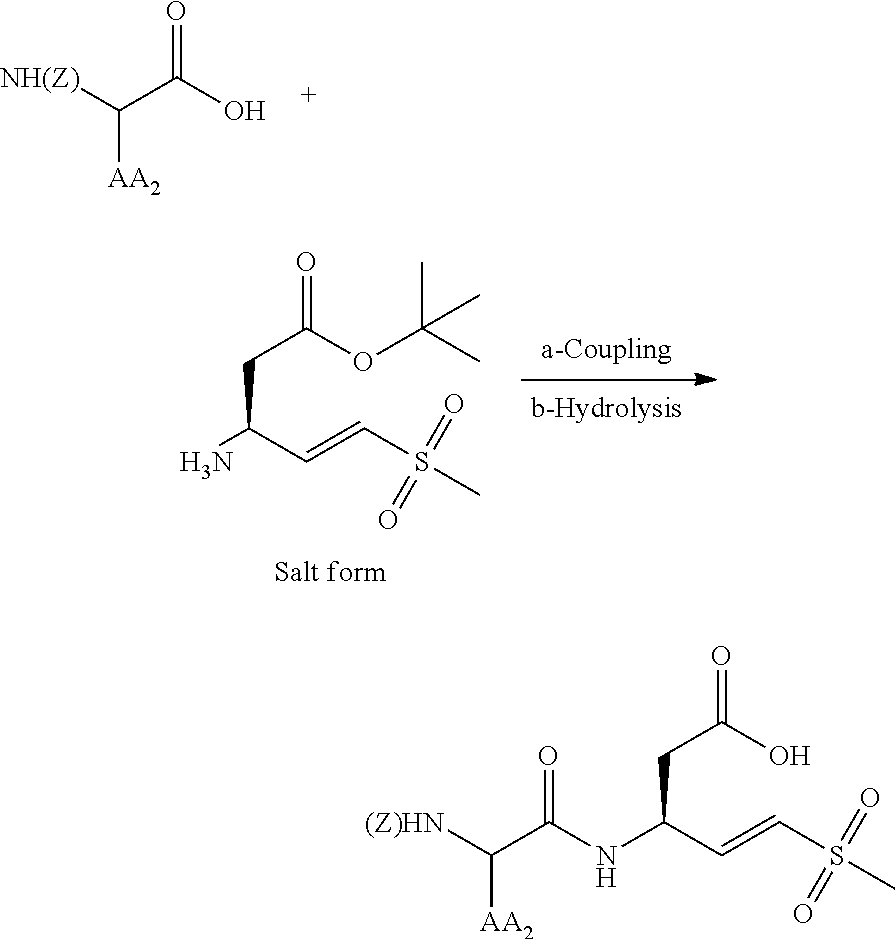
C(=CC(CC(=O)OC(C)(C)C)N)S(C)(=O)=O.OC(=O)C([NH(Z)])[AA2].C(=CC(CC(=O)O)NC(C([(Z)HN])[AA2])=O)S(C)(=O)=O
